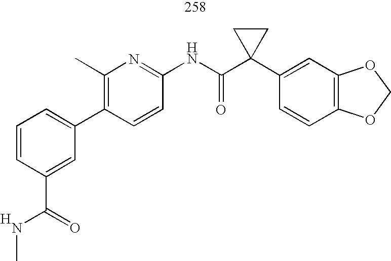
C1=CC(C(=O)NC)=CC(C2=C(C)N=C(NC(C3(C4=CC5=C(C=C4)OCO5)CC3)=O)C=C2)=C1.[H]
